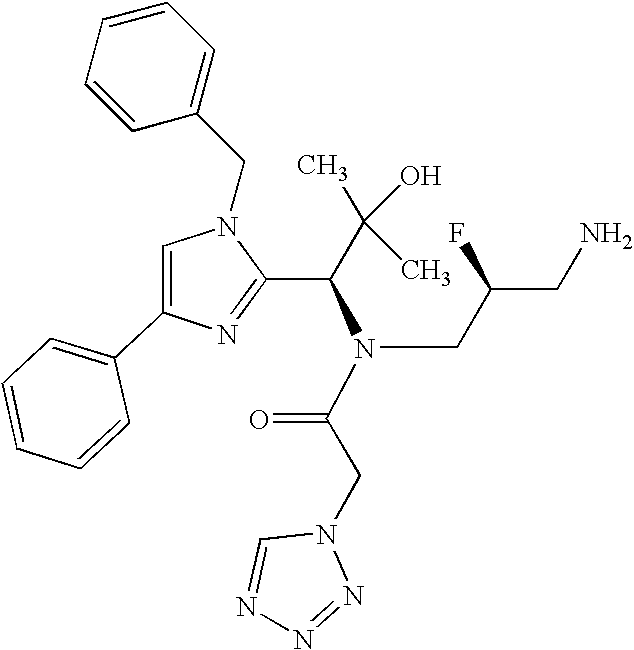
C1=C(C2=CC=CC=C2)N=C(C(C(C)(O)C)N(C(CN2C=NN=N2)=O)CC(CN)F)N1CC1=CC=CC=C1
